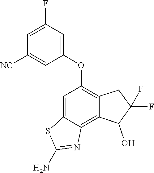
C1=C2C(=C3C(=C1OC1=CC(F)=CC([NC])=C1)CC(F)(F)C3O)N=C(N)S2
